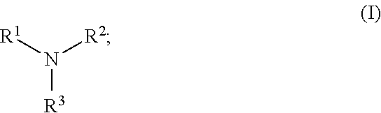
[R1]N([R2])[R3]
